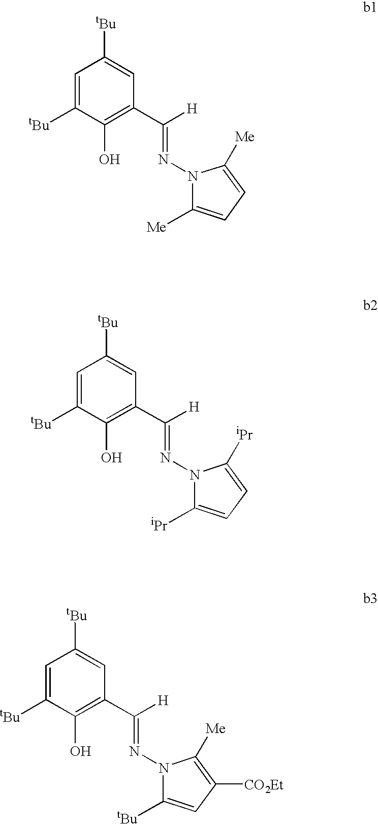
C1=C([tBu])C(O)=C(C([H])=NN2C([Me])=CC=C2[Me])C=C1[tBu].C1=C([tBu])C(O)=C(C([H])=NN2C([tBu])=CC([CO2Et])=C2[Me])C=C1[tBu].C1=C([tBu])C(O)=C(C([H])=NN2C([iPr])=CC=C2[iPr])C=C1[tBu]
